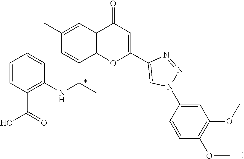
C1=C(C2=CN(C3=CC(OC)=C(OC)C=C3)N=N2)OC2=C(C1=O)C=C(C)C=C2C(C)NC1=C(C(O)=O)C=CC=C1
